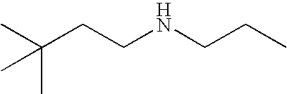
CC(CCNCCC)(C)C
